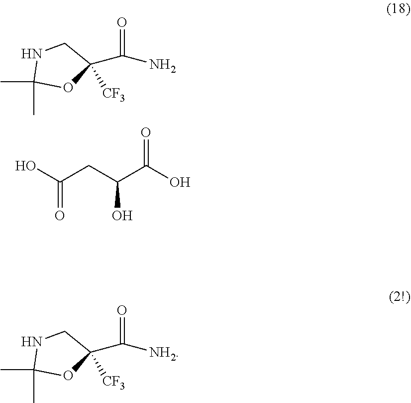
C1(C(N)=O)([CF3])CNC(C)(C)O1.OC(CC(C(O)=O)O)=O.C1(C([NH2])=O)([CF3])CNC(C)(C)O1
